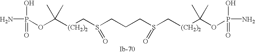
[(CH2)2](C(OP(N)(O)=O)(C)C)CS(CCCS(C[(CH2)2]C(OP(N)(O)=O)(C)C)=O)=O
